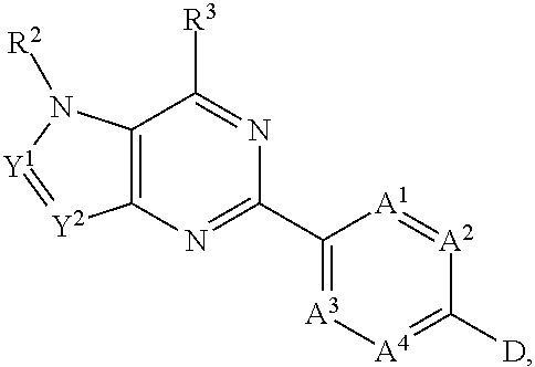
C12=C(N=C(C3=[A3][A4]=C([D])[A2]=[A1]3)N=C1[R3])[Y2]=[Y1]N2[R2]
